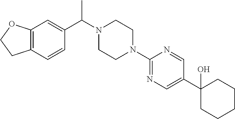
C12=C(C=CC(C(N3CCN(C4=NC=C(C5(O)CCCCC5)C=N4)CC3)C)=C1)CCO2
